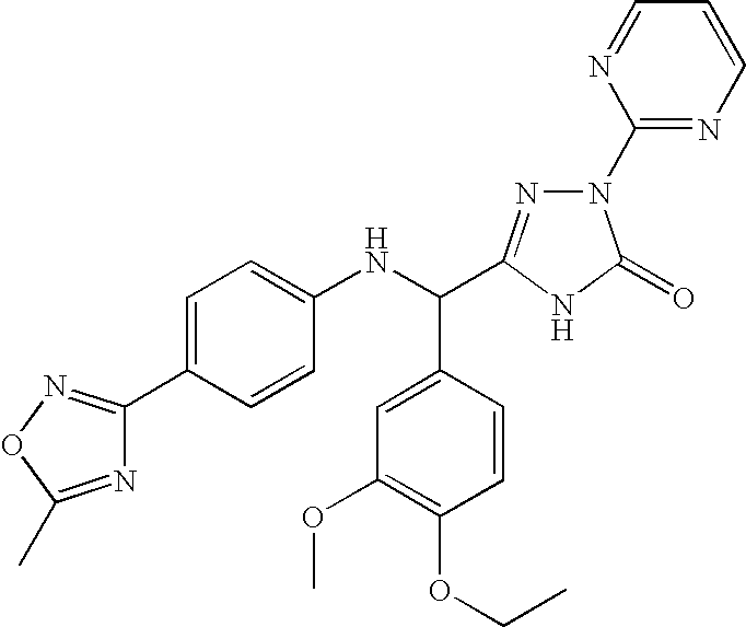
N1=C(C)ON=C1C1=CC=C(NC(C2=CC(OC)=C(OCC)C=C2)C2=NN(C3=NC=CC=N3)C(=O)N2)C=C1
